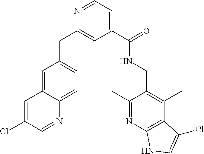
C1(C(NCC2=C(C)C3=C(N=C2C)NC=C3Cl)=O)=CC=NC(CC2=CC=C3C(=C2)C=C(Cl)C=N3)=C1
